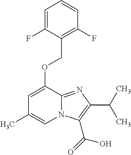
O(C1=CC(C)=CN2C1=NC(C(C)C)=C2C(=O)O)CC1=C(F)C=CC=C1F
